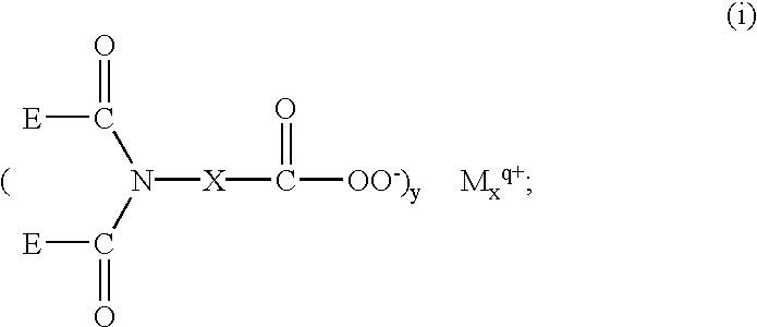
N([X]C([OO-)y     Mxq+])=O)(C([E])=O)C(=O)[E]
